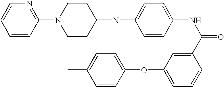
CC1=CC=C(OC2=CC=CC(C(NC3=CC=C(NC4CCN(C5=NC=CC=C5)CC4)C=C3)=O)=C2)C=C1
